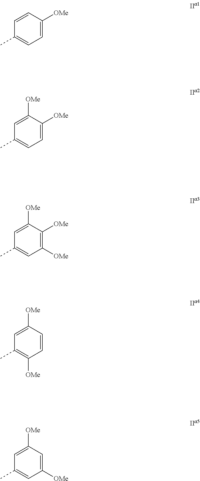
C1=C([OMe])C=CC(C)=C1.C1=C([OMe])C([OMe])=CC(C)=C1.C1([OMe])=C([OMe])C([OMe])=CC(C)=C1.C1=CC([OMe])=CC(C)=C1[OMe].C1([OMe])=CC([OMe])=CC(C)=C1
